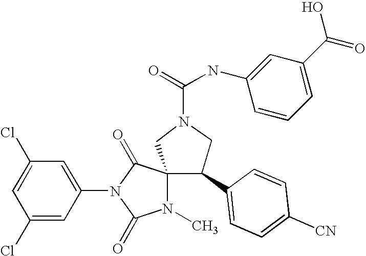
ClC1=CC(Cl)=CC(N2C(=O)C3(N(C)C2=O)CN(C(NC2=CC(C(O)=O)=CC=C2)=O)CC3C2=CC=C([CN])C=C2)=C1
